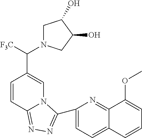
C1=C(C2=NN=C3C=CC(C([F3C])N4CC(O)C(O)C4)=CN32)N=C2C(=C1)C=CC=C2OC
